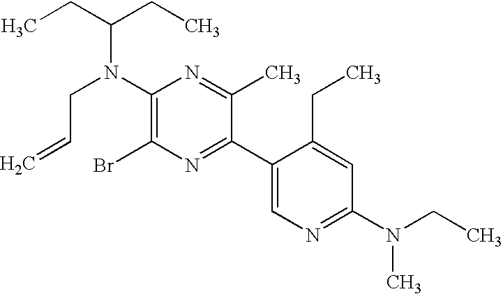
C1(Br)=C(N(C(CC)CC)CC=C)N=C(C)C(C2=CN=C(N(C)CC)C=C2CC)=N1
